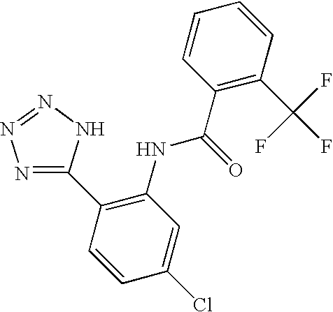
C1(C2=C(NC(C3=C(C(F)(F)F)C=CC=C3)=O)C=C(Cl)C=C2)=NN=NN1
